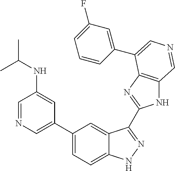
C1(C2=CN=CC(NC(C)C)=C2)=CC=C2C(=C1)C(C1=NC3=C(N1)C=NC=C3C1=CC(F)=CC=C1)=NN2
